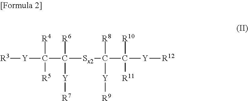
[R3][Y]C(C([Sx2]C(C([Y][R12])([R10])[R11])([R8])[Y][R9])([R6])[Y][R7])([R4])[R5]
